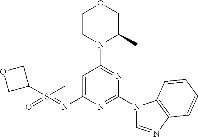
C1=C(N=S(=O)(C)C2COC2)N=C(N2C=NC3=C2C=CC=C3)N=C1N1C(C)COCC1
